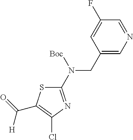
C1(N(CC2=CN=CC(F)=C2)[Boc])=NC(Cl)=C(C(=O)[H])S1
